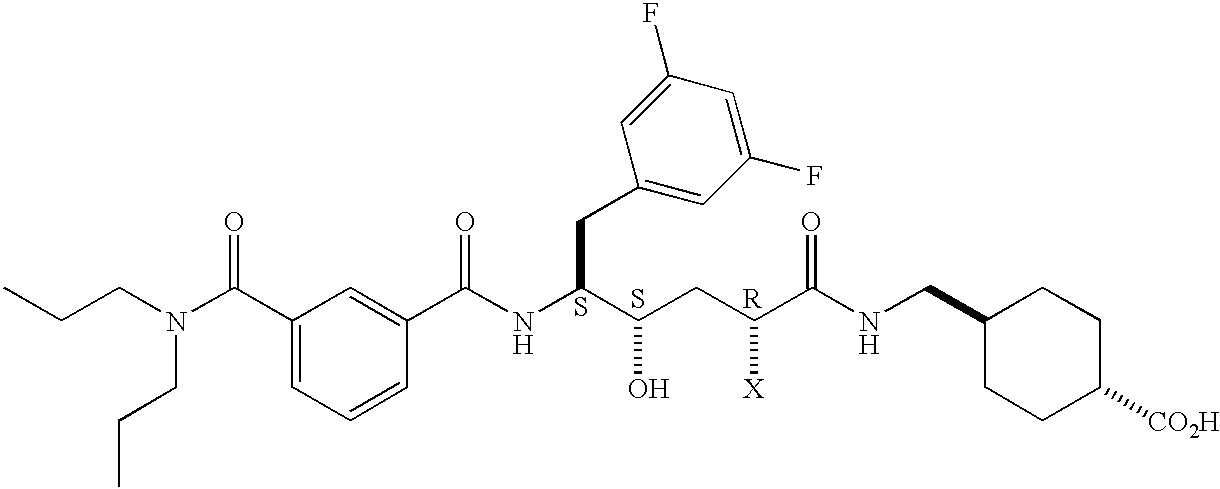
CCCN(C(C1=CC=CC(C(NC(C(CC(C(NCC2CCC([CO2H])CC2)=O)[X])O)CC2=CC(F)=CC(F)=C2)=O)=C1)=O)CCC.S.S.[R]
